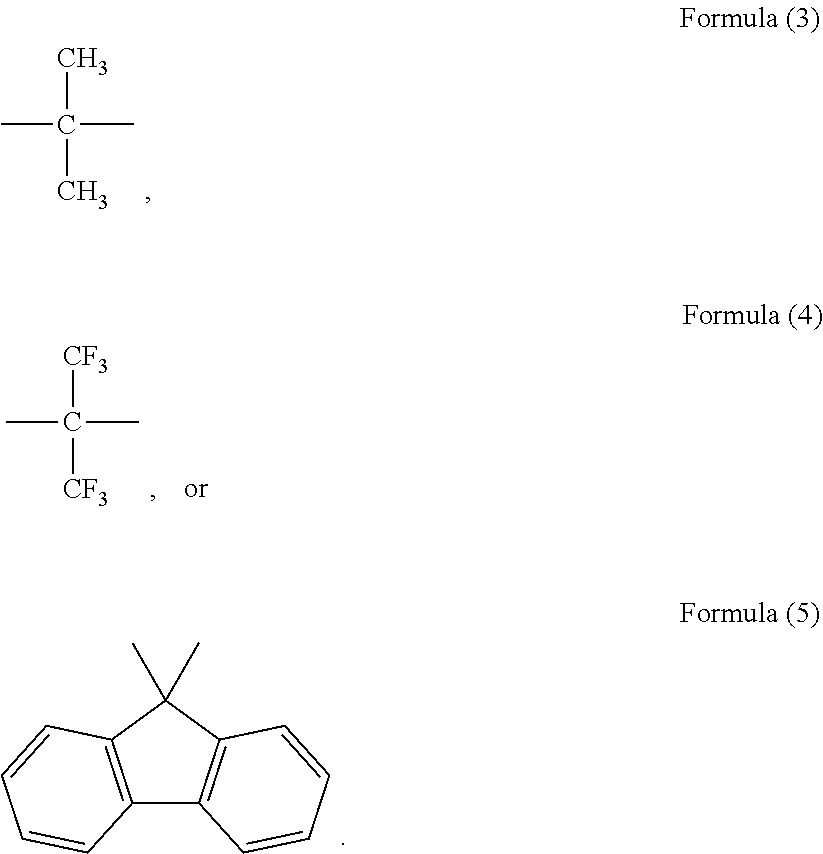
CC(C)(C)C.CC([CF3])([CF3])C.C12=C(C(C)(C)C3=C1C=CC=C3)C=CC=C2
